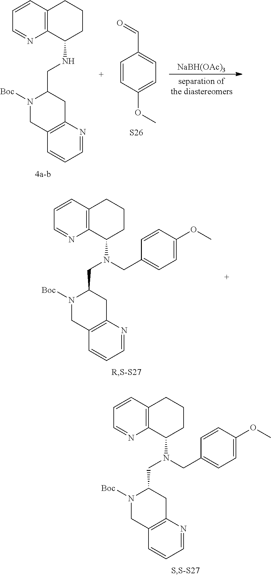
C1=CC2=C(N=C1)C(N(CC1N([Boc])CC3=C(C1)N=CC=C3)CC1=CC=C(OC)C=C1)CCC2.C1=CC2=C(N=C1)C(N(CC1N([Boc])CC3=C(C1)N=CC=C3)CC1=CC=C(OC)C=C1)CCC2.[NaBH(OAc)3].C1=CC(OC)=CC=C1C=O.[S26].C1=CC2=C(N=C1)C(NCC1N([Boc])CC3=C(C1)N=CC=C3)CCC2
